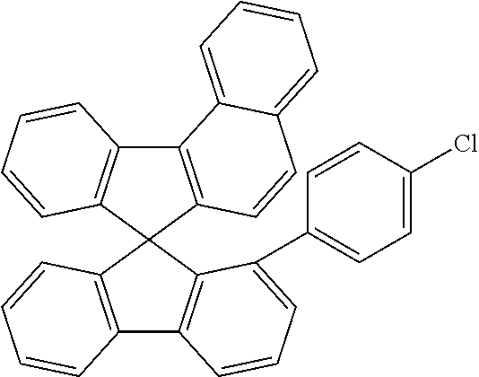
C12=C(C3(C4=C1C=CC=C4)C1=C(C4=C3C(C3=CC=C(Cl)C=C3)=CC=C4)C=CC=C1)C=CC1=CC=CC=C21
